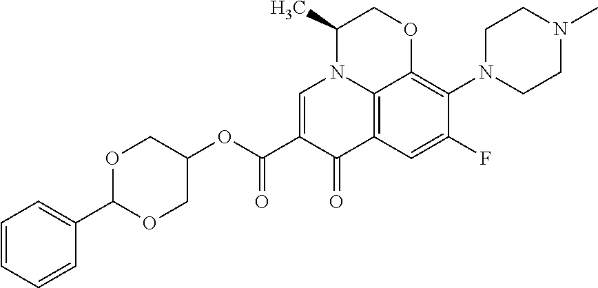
C1(OC(C2=CN3C4=C(C2=O)C=C(F)C(N2CCN(C)CC2)=C4OCC3C)=O)COC(C2=CC=CC=C2)OC1
